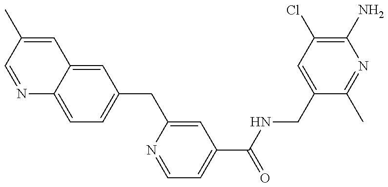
N1=CC(C)=CC2=CC(CC3=CC(C(NCC4=CC(Cl)=C(N)N=C4C)=O)=CC=N3)=CC=C12
